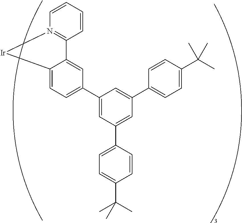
C1(C2=CC=C3C(=C2)C2=N(C=CC=C2)[Ir]3)=CC(C2=CC=C(C(C)(C)C)C=C2)=CC(C2=CC=C(C(C)(C)C)C=C2)=C1
